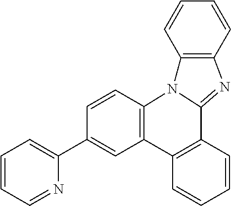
C1=CC=NC(C2=CC3=C(C=C2)N2C(=NC4=C2C=CC=C4)C2=C3C=CC=C2)=C1
